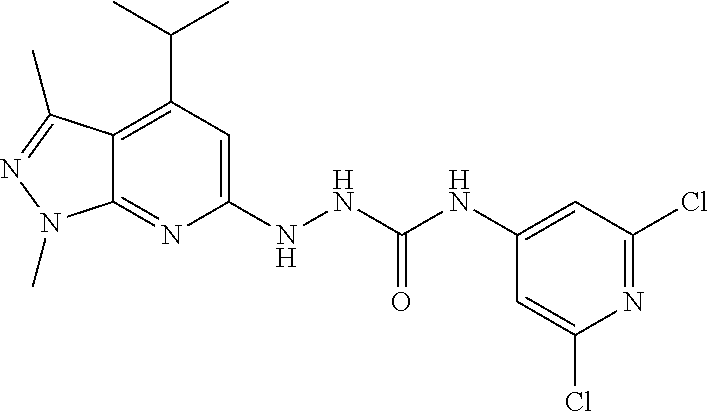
C12=C(C(C)C)C=C(NNC(NC3=CC(Cl)=NC(Cl)=C3)=O)N=C1N(C)N=C2C
